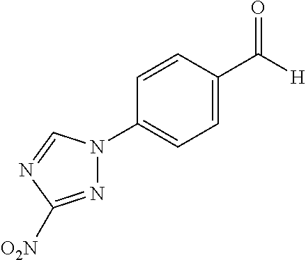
C1=C(C([H])=O)C=CC(N2N=C([O2N])N=C2)=C1
